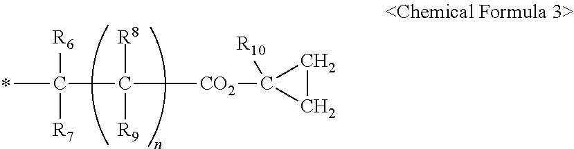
CC([R6])([R7])C([R8])([CO2]C1([R10])CC1)[R9]
